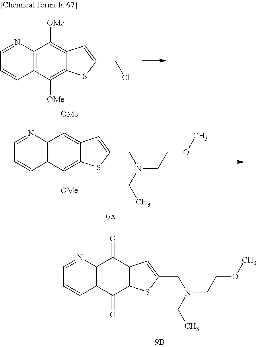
C1=NC2=C(C=C1)C([OMe])=C1C(=C2[OMe])C=C(CCl)S1.C1=NC2=C(C=C1)C(=O)C1=C(C2=O)C=C(CN(CCOC)CC)S1.C1=NC2=C(C=C1)C([OMe])=C1C(=C2[OMe])C=C(CN(CCOC)CC)S1
